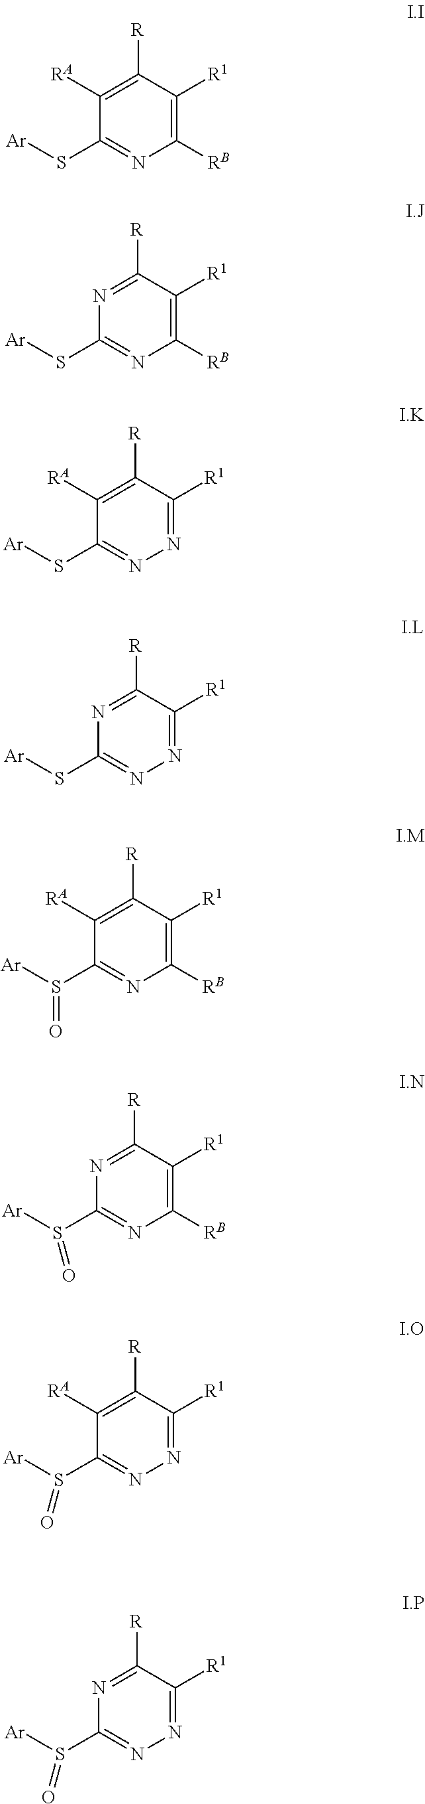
C1(S[Ar])=NC([RB])=C([R1])C([R])=C1[RA].C1(S[Ar])=NC([RB])=C([R1])C([R])=N1.C1(S[Ar])=NN=C([R1])C([R])=C1[RA].C1(S[Ar])=NN=C([R1])C([R])=N1.C1(S([Ar])=O)=NC([RB])=C([R1])C([R])=C1[RA].C1(S([Ar])=O)=NC([RB])=C([R1])C([R])=N1.C1(S([Ar])=O)=NN=C([R1])C([R])=C1[RA].C1(S([Ar])=O)=NN=C([R1])C([R])=N1
